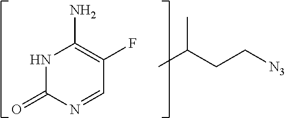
N1C(=O)N=CC(F)=C1N.CC(CC[N3])C
